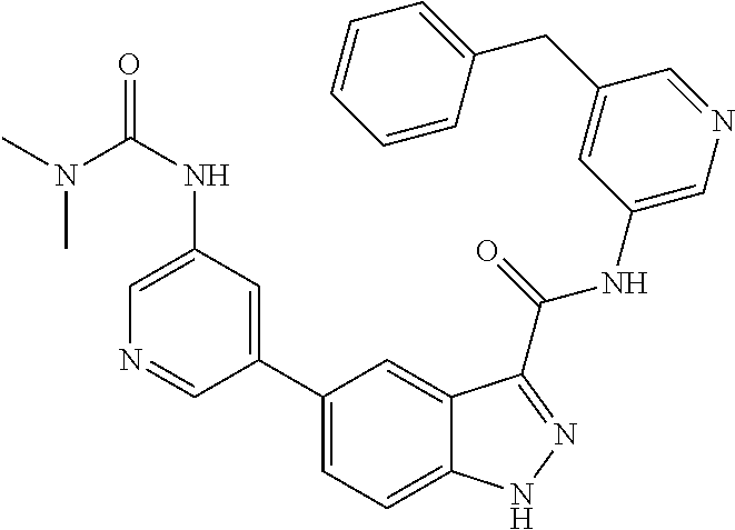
C1(NC(=O)N(C)C)=CN=CC(C2=CC=C3C(=C2)C(C(NC2=CN=CC(CC4=CC=CC=C4)=C2)=O)=NN3)=C1
